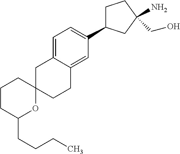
C12(CC3=CC=C(C4CCC(CO)(N)C4)C=C3CC1)CCCC(CCCC)O2
